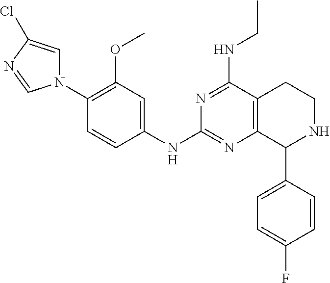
C12=C(C(C3=CC=C(F)C=C3)NCC1)N=C(NC1=CC(OC)=C(N3C=C(Cl)N=C3)C=C1)N=C2NCC
